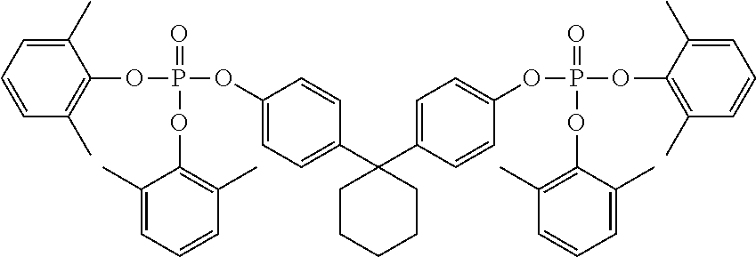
C1=CC=C(C)C(OP(OC2=CC=C(C3(C4=CC=C(OP(OC5=C(C)C=CC=C5C)(=O)OC5=C(C)C=CC=C5C)C=C4)CCCCC3)C=C2)(=O)OC2=C(C)C=CC=C2C)=C1C
